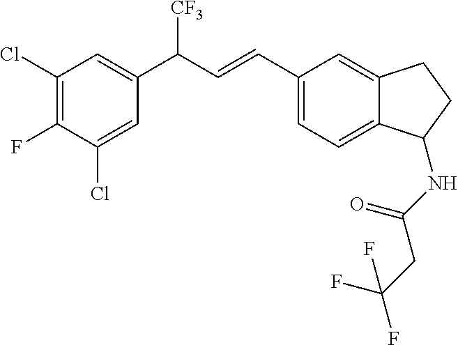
C1(Cl)=C(F)C(Cl)=CC(C(C=CC2=CC=C3C(=C2)CCC3NC(CC(F)(F)F)=O)[CF3])=C1
